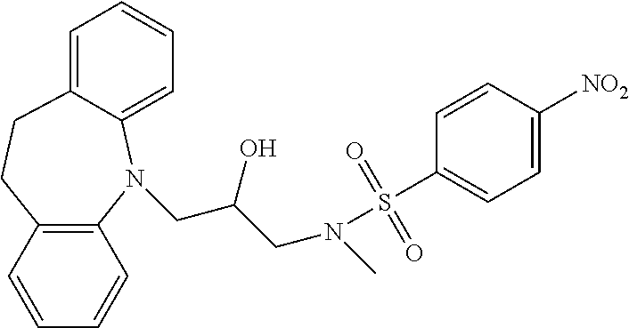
C12=C(N(CC(CN(C)S(C3=CC=C([NO2])C=C3)(=O)=O)O)C3=CC=CC=C3CC1)C=CC=C2
